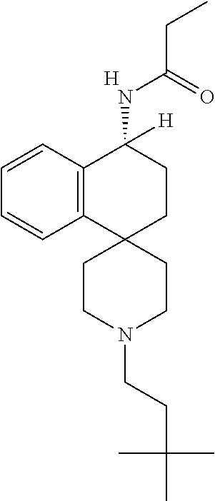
C12=C(C=CC=C1)C(NC(CC)=O)([H])CCC21CCN(CCC(C)(C)C)CC1.[H]
